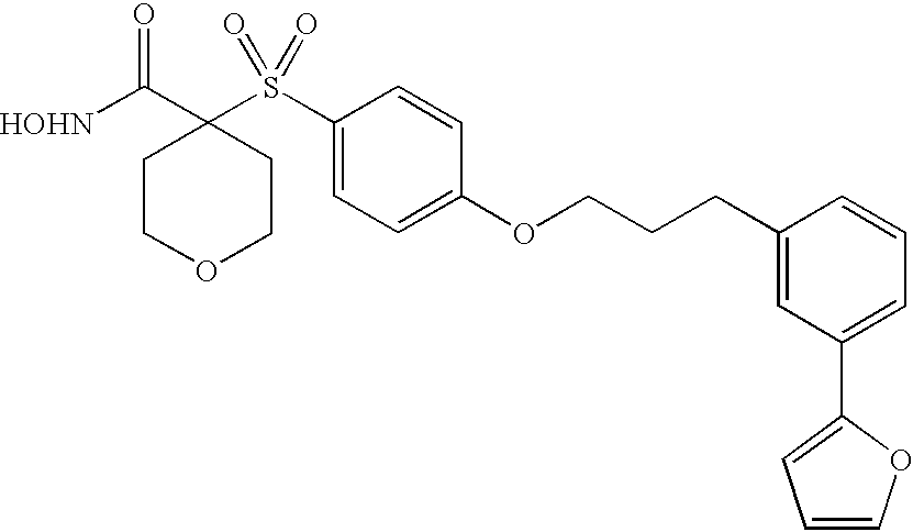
[HOHN]C(C1(S(C2=CC=C(OCCCC3=CC(C4=CC=CO4)=CC=C3)C=C2)(=O)=O)CCOCC1)=O
